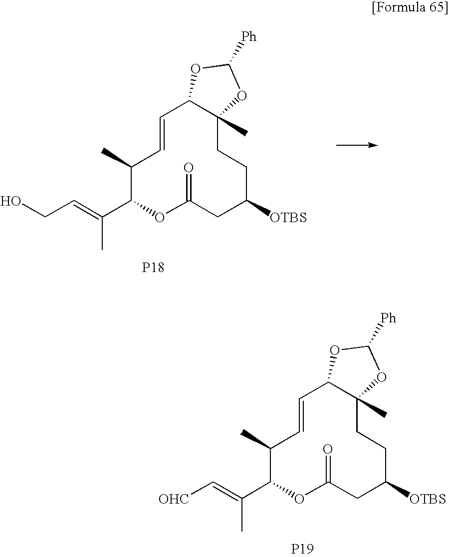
OCC=C(C)C1C(C)C=CC2C(C)(CCC([OTBS])CC(=O)O1)OC([Ph])O2.[P18].[OHC]C=C(C)C1C(C)C=CC2C(C)(CCC([OTBS])CC(=O)O1)OC([Ph])O2.[P19]
